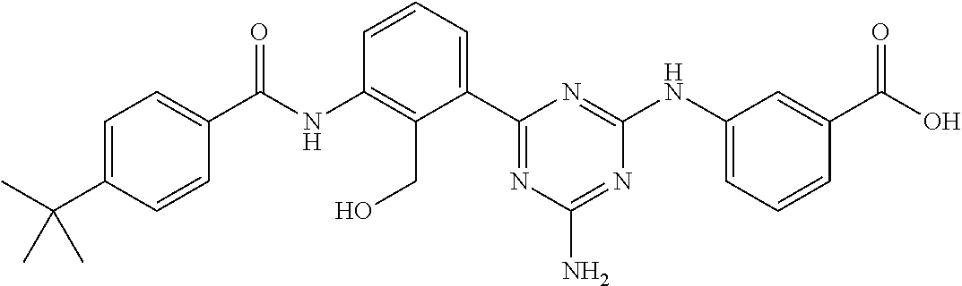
C(NC1=C(CO)C(C2=NC(N)=NC(NC3=CC=CC(C(=O)O)=C3)=N2)=CC=C1)(=O)C1=CC=C(C(C)(C)C)C=C1
